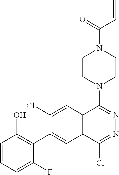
C1CN(C2=NN=C(Cl)C3=C2C=C(Cl)C(C2=C(O)C=CC=C2F)=C3)CCN1C(=O)C=C
